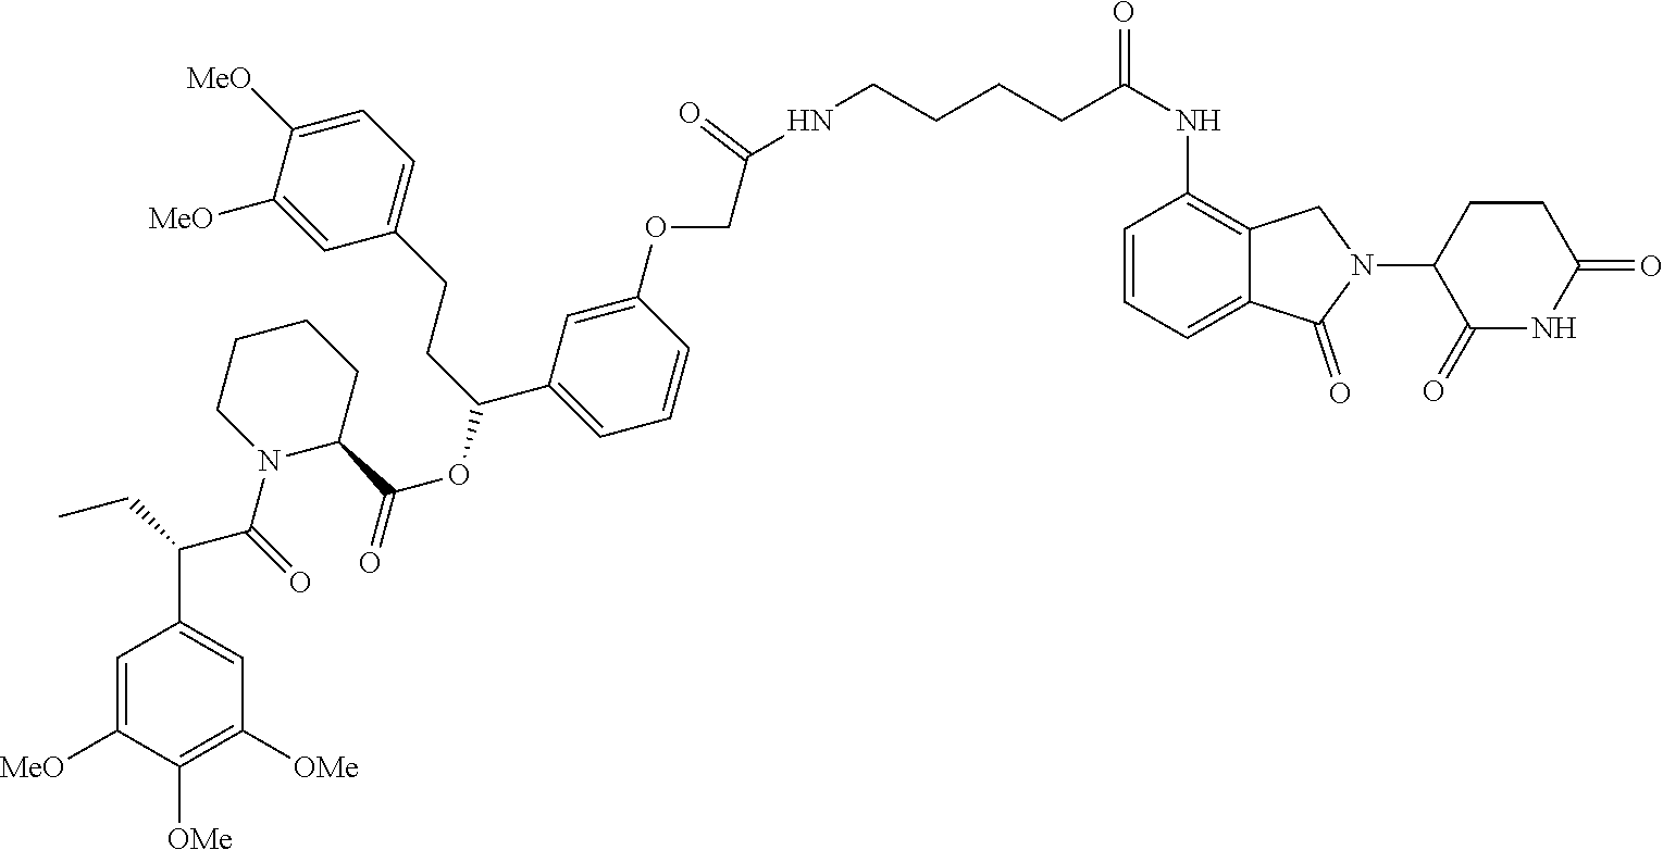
C1=C(OCC(=O)NCCCCC(NC2=C3C(=CC=C2)C(=O)N(C2C(=O)NC(=O)CC2)C3)=O)C=CC=C1C(CCC1=CC=C([MeO])C([MeO])=C1)OC(=O)C1CCCCN1C(C(C1=CC([OMe])=C([OMe])C([MeO])=C1)CC)=O
